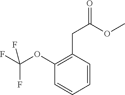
C1=CC(CC(OC)=O)=C(OC(F)(F)F)C=C1
